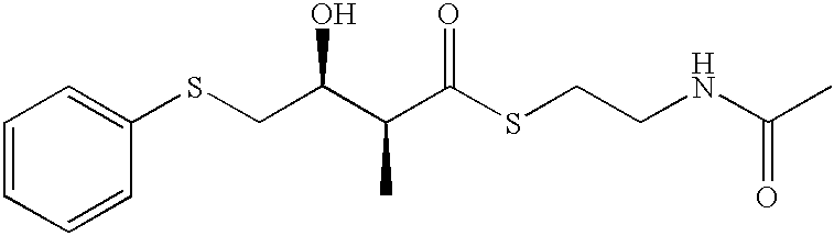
S(CC(C(C(SCCNC(C)=O)=O)C)O)C1=CC=CC=C1
